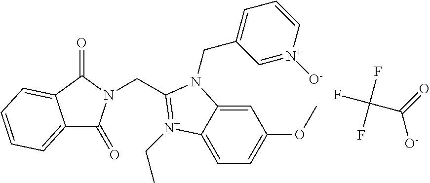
C1=C2C(=CC=C1OC)[N+](CC)=C(CN1C(=O)C3=CC=CC=C3C1=O)N2CC1=CC=C[N+]([O-])=C1.C([O-])(=O)C(F)(F)F
